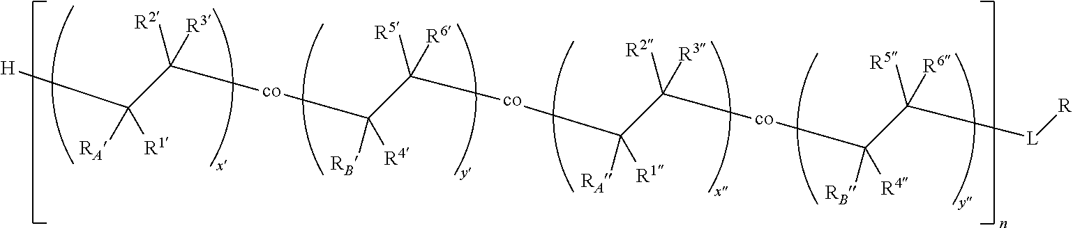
[H]C(C([co]C(C([co]C(C([co]C(C([L][R])([R5])[R6])([RB])[R4])([R2])[R3])([RA])[R1])([R5])[R6])([RB])[R4])([R2])[R3])([RA])[R1]
